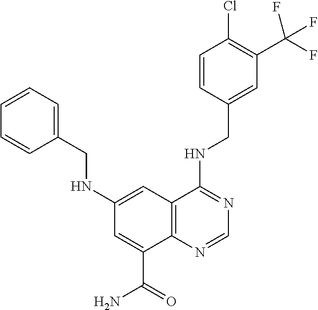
C1=C(CNC2=NC=NC3=C2C=C(NCC2=CC=CC=C2)C=C3C(=O)N)C=CC(Cl)=C1C(F)(F)F
